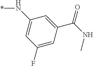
C1(N*)=CC(F)=CC(C(=O)NC)=C1
